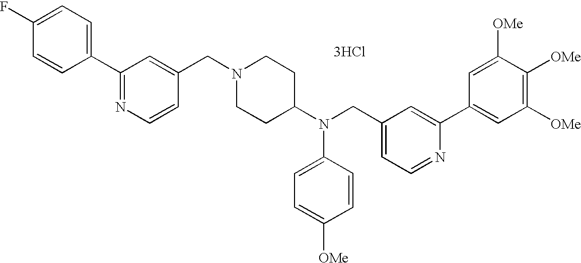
C1=C(F)C=CC(C2=NC=CC(CN3CCC(N(CC4=CC=NC(C5=CC([OMe])=C([OMe])C([OMe])=C5)=C4)C4=CC=C([OMe])C=C4)CC3)=C2)=C1.[3HCl]
